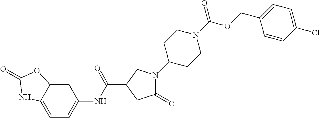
C1=C2C(=CC(NC(=O)C3CN(C4CCN(C(OCC5=CC=C(Cl)C=C5)=O)CC4)C(=O)C3)=C1)OC(=O)N2
